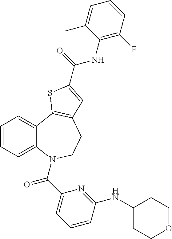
C1=CC=C2C(=C1)C1=C(CCN2C(C2=CC=CC(NC3CCOCC3)=N2)=O)C=C(C(=O)NC2=C(F)C=CC=C2C)S1
